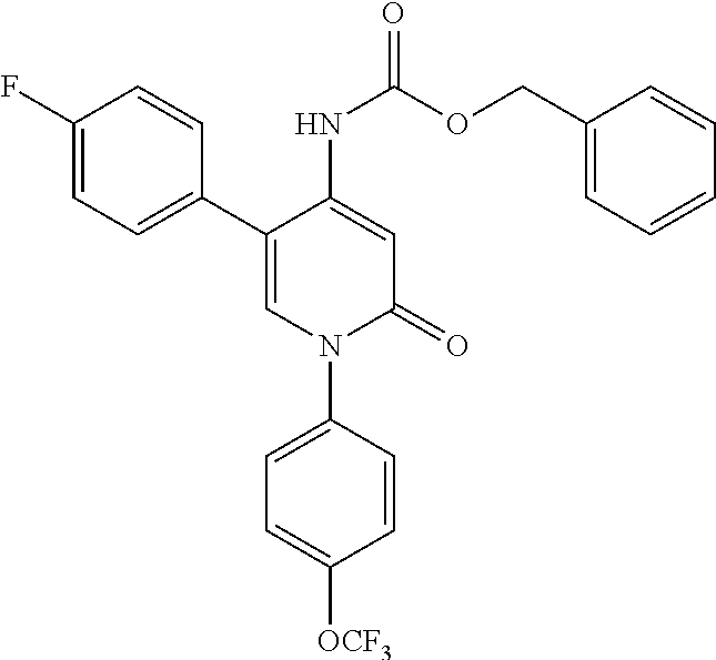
C1=C(NC(=O)OCC2=CC=CC=C2)C(C2=CC=C(F)C=C2)=CN(C2=CC=C([OCF3])C=C2)C1=O
